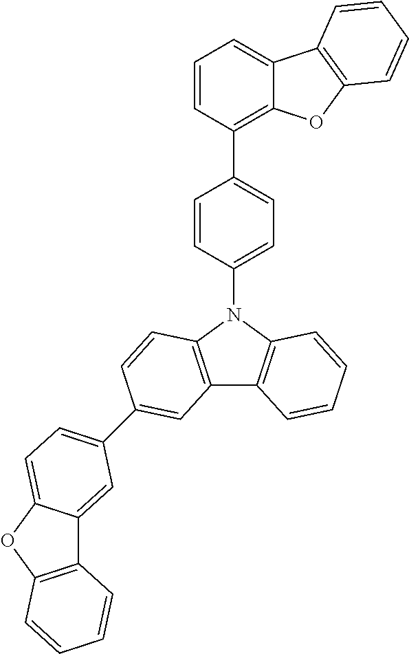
C12=C(OC3=CC=C(C4=CC5=C(N(C6=CC=C(C7=C8C(=CC=C7)C7=C(O8)C=CC=C7)C=C6)C6=C5C=CC=C6)C=C4)C=C13)C=CC=C2
